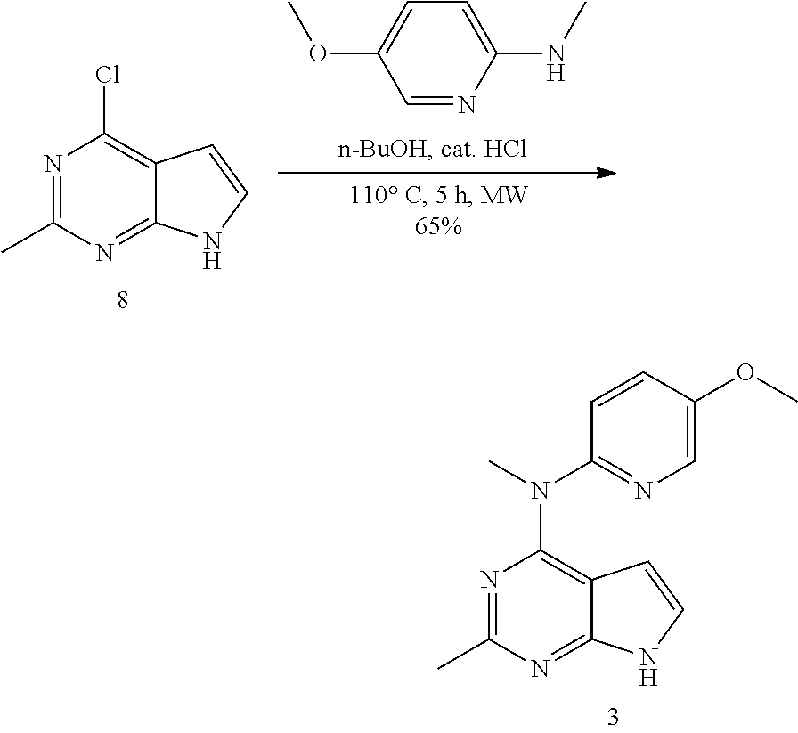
N1=C(C)N=C2C(=C1N(C1=NC=C(OC)C=C1)C)C=CN2.N1=C(C)N=C2C(=C1Cl)C=CN2.C1=NC(NC)=CC=C1OC
